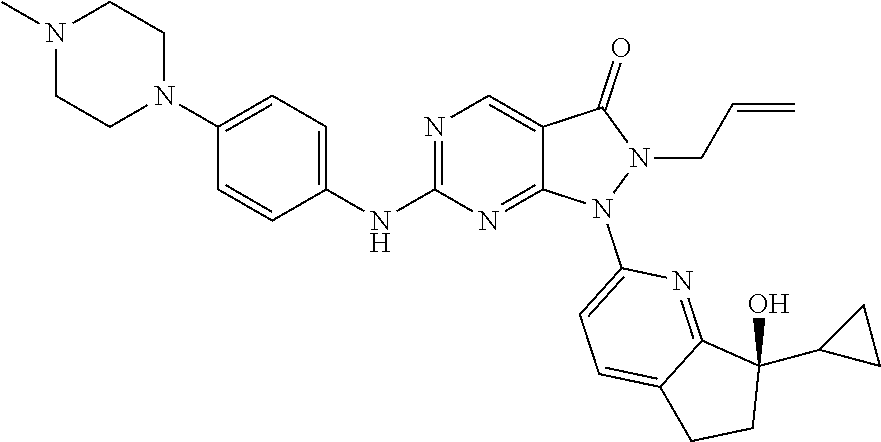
N1(C2=CC=C3CCC(O)(C4CC4)C3=N2)N(CC=C)C(=O)C2=CN=C(NC3=CC=C(N4CCN(C)CC4)C=C3)N=C12
